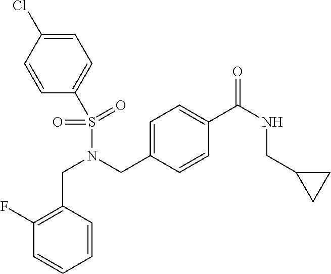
C1=CC(CN(S(=O)(C2=CC=C(Cl)C=C2)=O)CC2=CC=C(C(NCC3CC3)=O)C=C2)=C(F)C=C1
